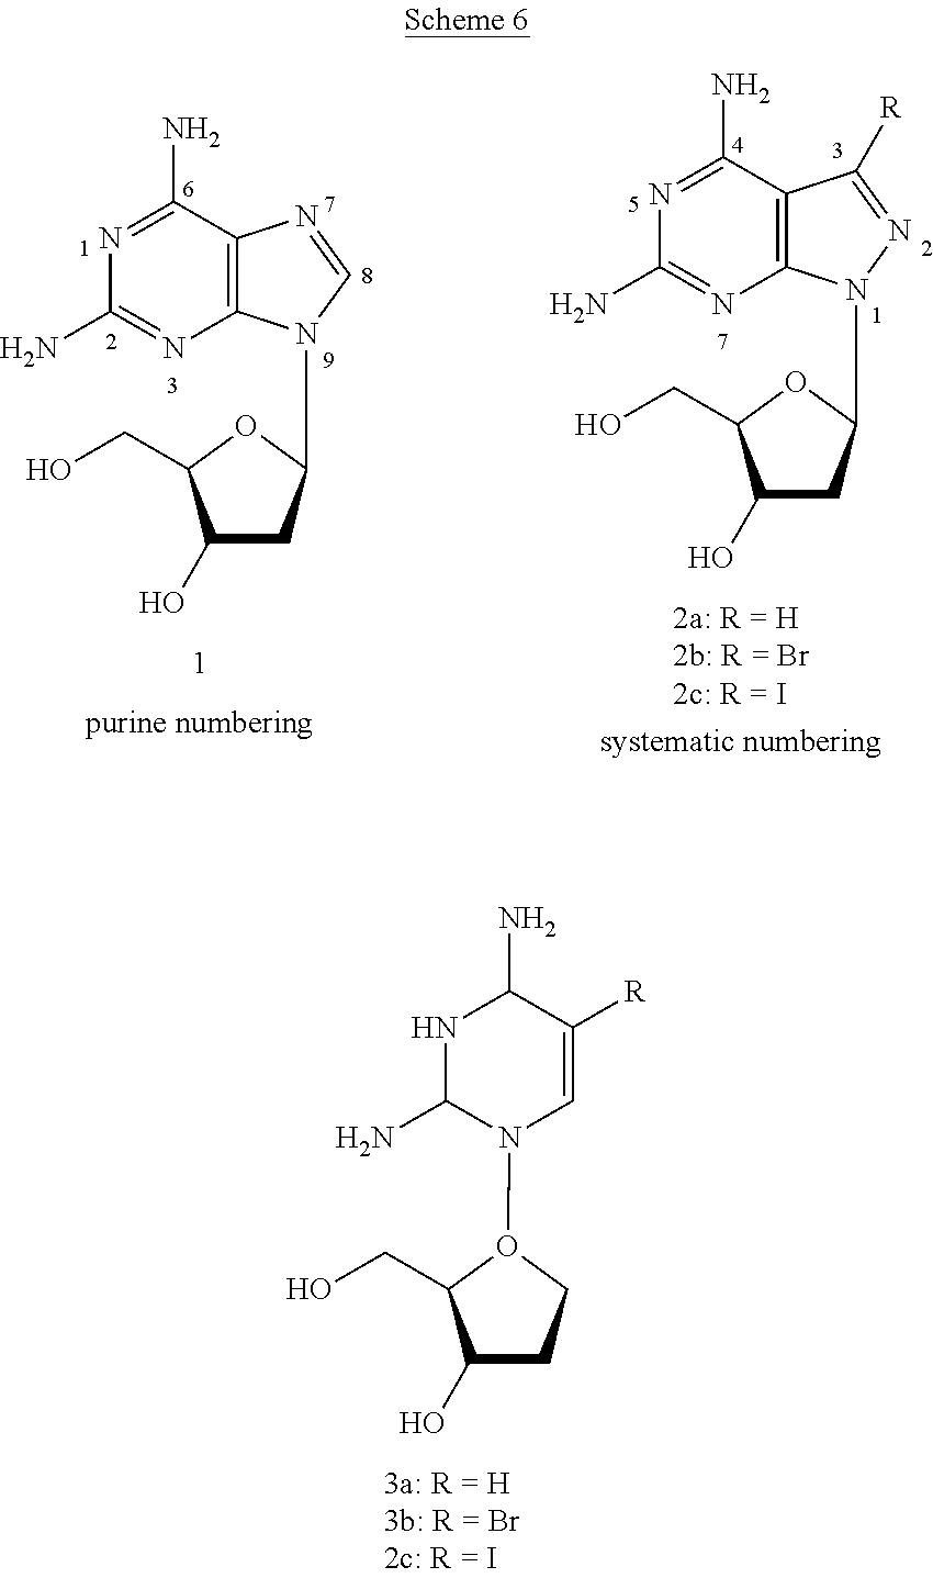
C12=C(C(N)=NC(N)=N1)C([R])=NN2C1CC(O)C(CO)O1.C12=C(C(N)=NC(N)=N1)N=CN2C1CC(O)C(CO)O1.C1=C([R])C(N)NC(N)N1O1CCC(O)C1CO
